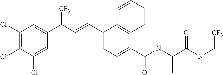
C1(Cl)=C(Cl)C(Cl)=CC(C(C=CC2=CC=C(C(NC(C(NC[CF3])=O)C)=O)C3=C2C=CC=C3)[CF3])=C1
